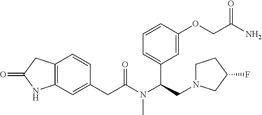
C12=C(C=C(CC(N(C(CN3CCC(F)C3)C3=CC=CC(OCC(N)=O)=C3)C)=O)C=C1)NC(=O)C2
